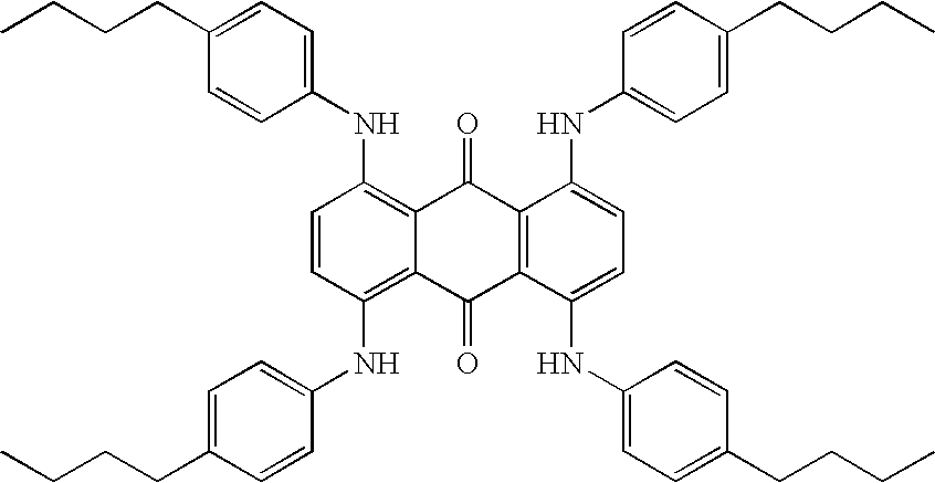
C1=CC(NC2=CC=C(CCCC)C=C2)=C2C(=C1NC1=CC=C(CCCC)C=C1)C(=O)C1=C(C2=O)C(NC2=CC=C(CCCC)C=C2)=CC=C1NC1=CC=C(CCCC)C=C1
